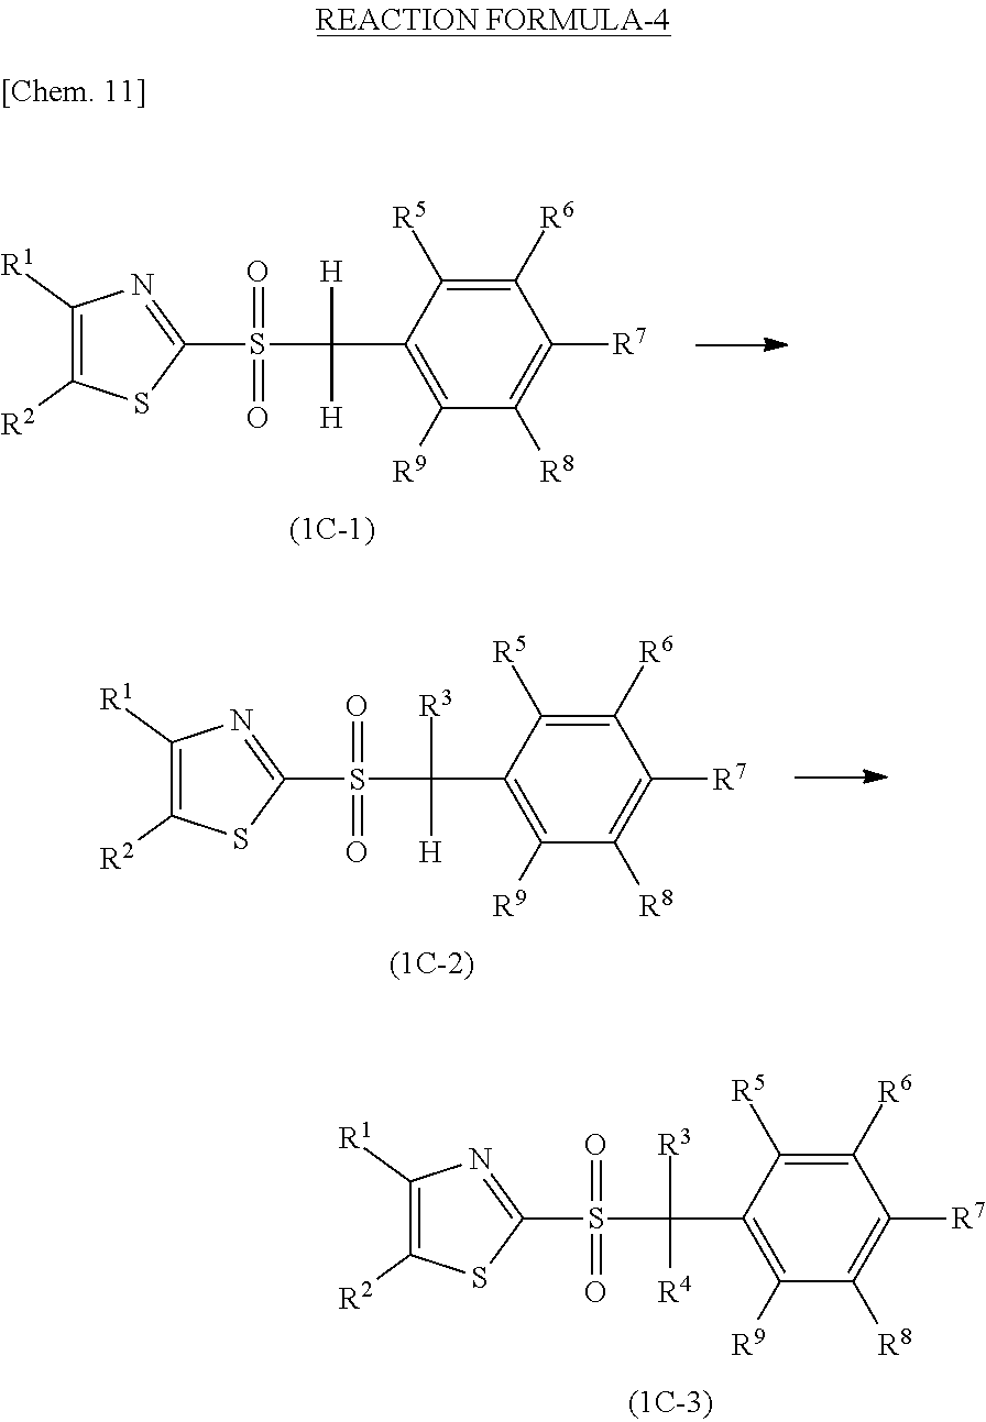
C1([R1])=C([R2])SC(S(C([H])([H])C2=C([R9])C([R8])=C([R7])C([R6])=C2[R5])(=O)=O)=N1.C1([R1])=C([R2])SC(S(C([R3])([H])C2=C([R9])C([R8])=C([R7])C([R6])=C2[R5])(=O)=O)=N1.C1([R1])=C([R2])SC(S(C([R3])([R4])C2=C([R9])C([R8])=C([R7])C([R6])=C2[R5])(=O)=O)=N1
